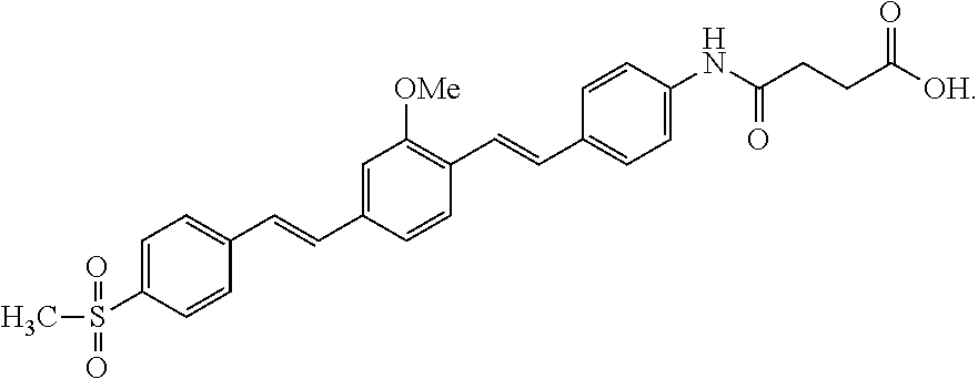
C1=CC(NC(CCC([OH])=O)=O)=CC=C1C=CC1=C([OMe])C=C(C=CC2=CC=C(S(C)(=O)=O)C=C2)C=C1
